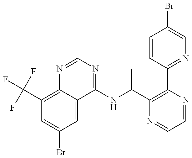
C1(C(F)(F)F)=C2C(=CC(Br)=C1)C(NC(C1=C(C3=NC=C(Br)C=C3)N=CC=N1)C)=NC=N2
